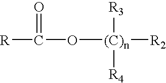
[R]C(O[(C)n]([R2])([R3])[R4])=O
